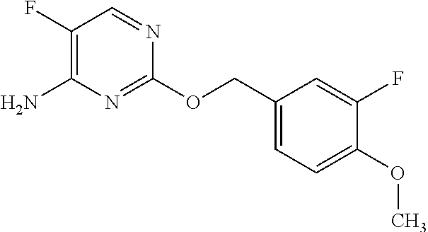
C1(F)=C(N)N=C(OCC2=CC=C(OC)C(F)=C2)N=C1
